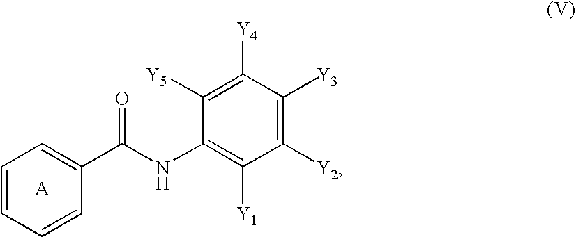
C1=CC=CC(C(NC2=C([Y1])C([Y2])=C([Y3])C([Y4])=C2[Y5])=O)=C1
